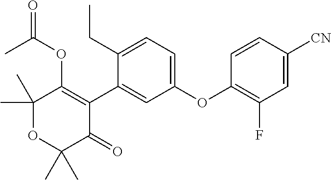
C1(C)(C)OC(C)(C)C(=O)C(C2=CC(OC3=C(F)C=C([CN])C=C3)=CC=C2CC)=C1OC(C)=O
